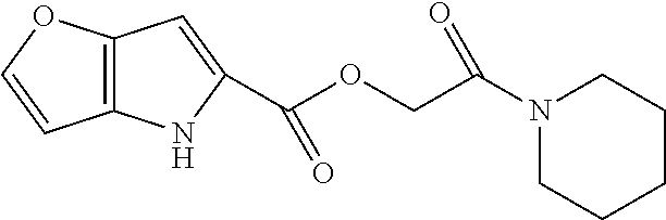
C12=C(OC=C1)C=C(C(OCC(N1CCCCC1)=O)=O)N2
